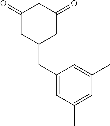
C1(=O)CC(CC2=CC(C)=CC(C)=C2)CC(=O)C1
